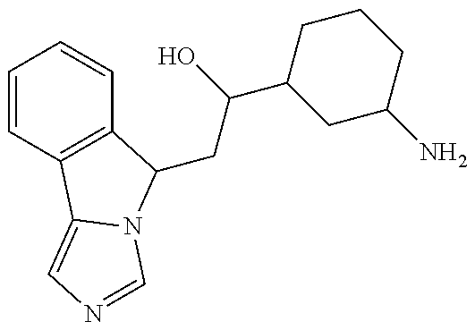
C1=CC2=C(C=C1)C(CC(C1CC(N)CCC1)O)N1C2=CN=C1
